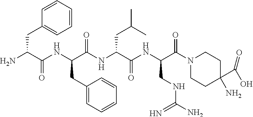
C1=CC(CC(N)C(NC(C(NC(C(NC(C(N2CCC(C(O)=O)(N)CC2)=O)CNC(N)=N)=O)CC(C)C)=O)CC2=CC=CC=C2)=O)=CC=C1
